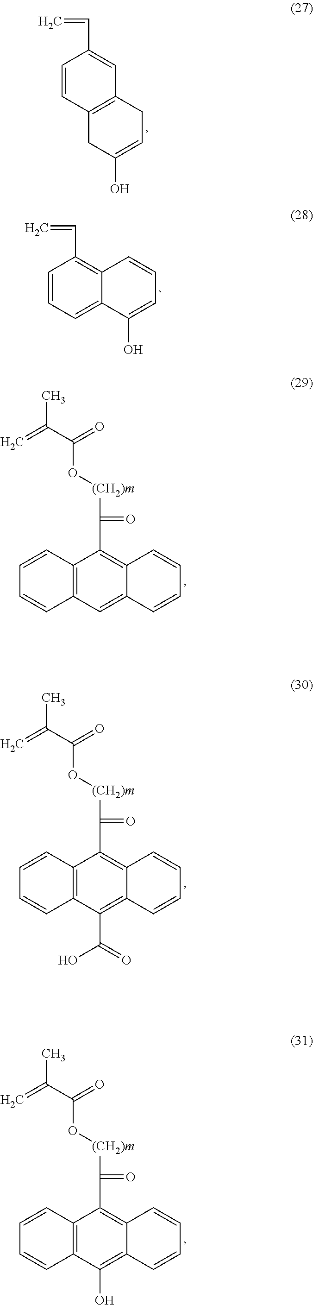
C1=CC(C=C)=C2C(=C1)C(O)=CC=C2.C12=C(C(C([(CH2)m]OC(C(=C)C)=O)=O)=C3C(=C1)C=CC=C3)C=CC=C2.C12=C(C(C([(CH2)m]OC(C(=C)C)=O)=O)=C3C(=C1C(=O)O)C=CC=C3)C=CC=C2.C12=C(C(C([(CH2)m]OC(C(=C)C)=O)=O)=C3C(=C1O)C=CC=C3)C=CC=C2.C1=CC(C=C)=CC2=C1CC(O)=CC2
